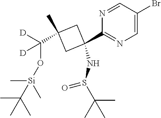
N1=CC(Br)=CN=C1C1(NS(C(C)(C)C)=O)CC(C)(C([D])(O[Si](C)(C)C(C)(C)C)[D])C1
